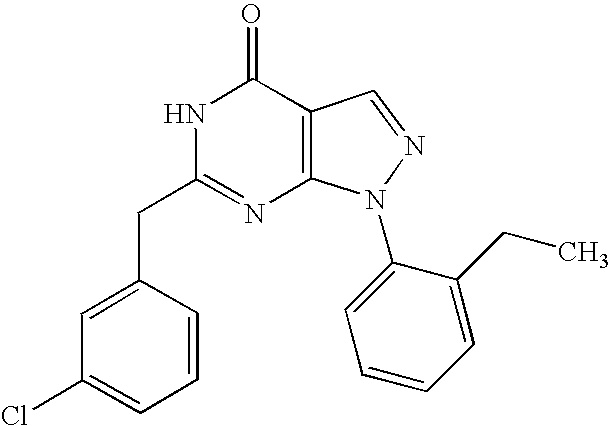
C1=NN(C2=CC=CC=C2CC)C2=C1C(=O)NC(CC1=CC(Cl)=CC=C1)=N2
